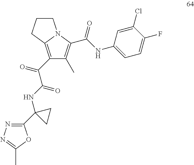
C1(C(=O)C(NC2(C3=NN=C(C)O3)CC2)=O)=C2N(C(C(NC3=CC=C(F)C(Cl)=C3)=O)=C1C)CCC2
